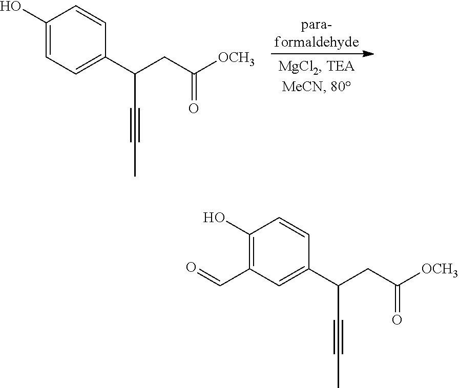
[para-formaldehyde].C1(O)=CC=C(C(CC([OCH3])=O)C#CC)C=C1.C1(O)=C(C=O)C=C(C(CC([OCH3])=O)C#CC)C=C1
